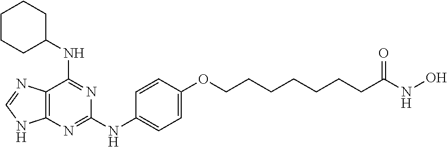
C12=C(N=C(NC3=CC=C(OCCCCCCCC(NO)=O)C=C3)N=C1NC1CCCCC1)NC=N2
